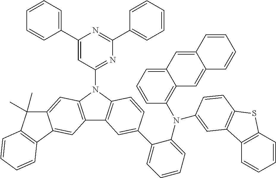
C1(C2=CC=CC=C2)=CC(N2C3=C(C4=C2C=C2C(=C4)C4=C(C2(C)C)C=CC=C4)C=C(C2=CC=CC=C2N(C2=CC4=C(SC5=C4C=CC=C5)C=C2)C2=C4C(=CC=C2)C=C2C(=C4)C=CC=C2)C=C3)=NC(C2=CC=CC=C2)=N1
